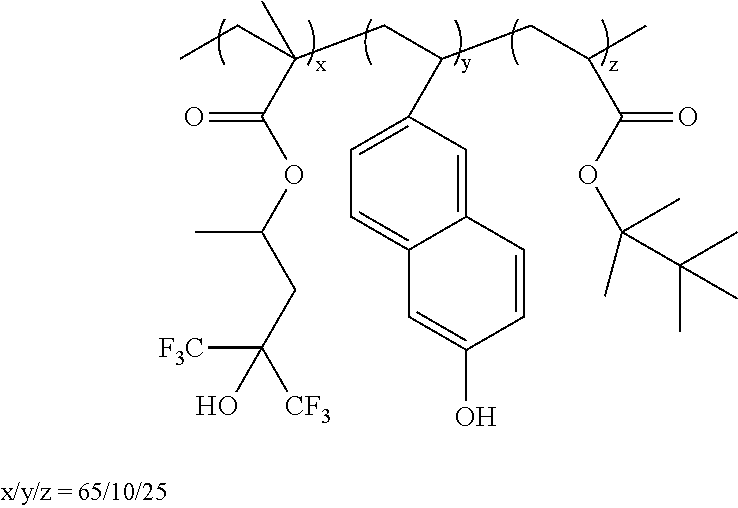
CCC(CC(CC(C)C(OC(C)(C)C(C)(C)C)=O)C1=CC=C2C(=C1)C=CC(O)=C2)(C(OC(CC([F3C])([CF3])O)C)=O)C
